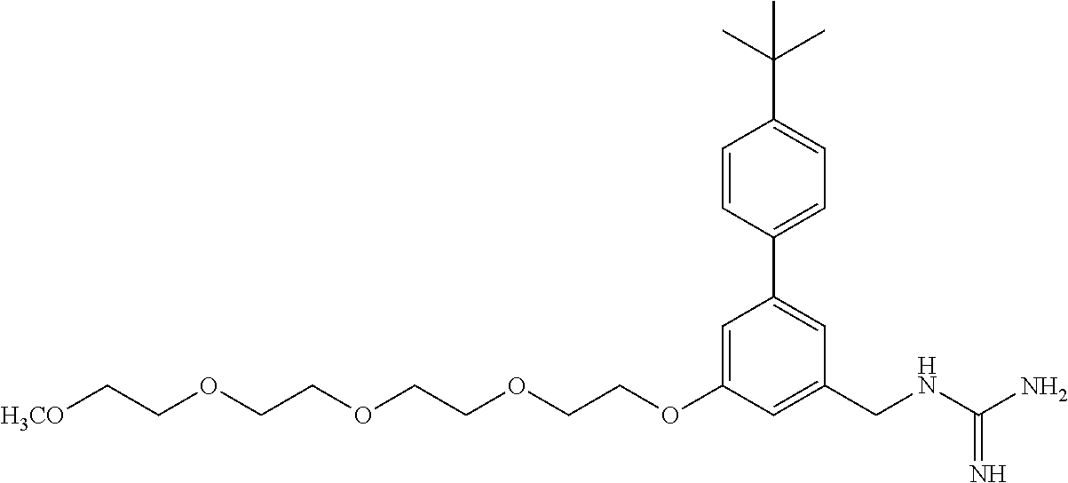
C1(OCCOCCOCCOCC[H3CO])=CC(C2=CC=C(C(C)(C)C)C=C2)=CC(CNC(N)=N)=C1
